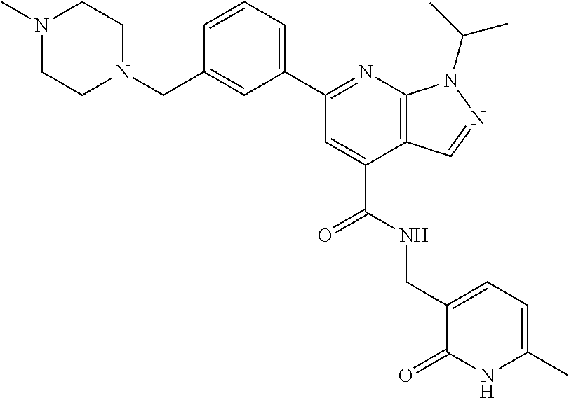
C1=CC=C(C2=NC3=C(C=NN3C(C)C)C(C(=O)NCC3=CC=C(C)NC3=O)=C2)C=C1CN1CCN(C)CC1
